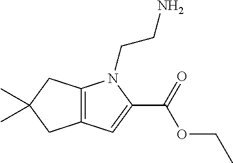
C12=C(CC(C)(C)C1)N(CCN)C(C(=O)OCC)=C2
